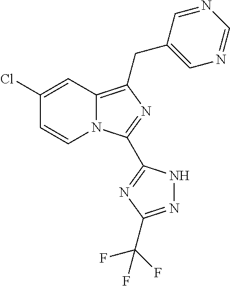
C1(Cl)=CC2=C(CC3=CN=CN=C3)N=C(C3=NC(C(F)(F)F)=NN3)N2C=C1
